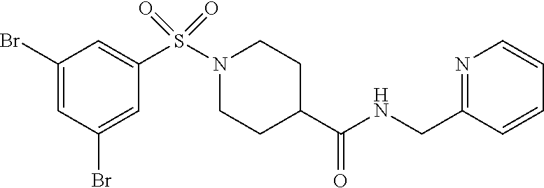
C1(Br)=CC(Br)=CC(S(N2CCC(C(NCC3=NC=CC=C3)=O)CC2)(=O)=O)=C1
